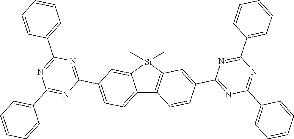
C12=C([Si](C)(C)C3=CC(C4=NC(C5=CC=CC=C5)=NC(C5=CC=CC=C5)=N4)=CC=C13)C=C(C1=NC(C3=CC=CC=C3)=NC(C3=CC=CC=C3)=N1)C=C2
